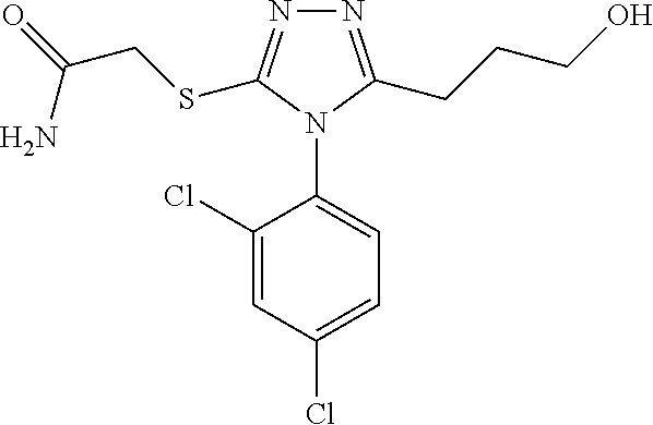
N1=C(CCCO)N(C2=CC=C(Cl)C=C2Cl)C(SCC(=O)N)=N1
